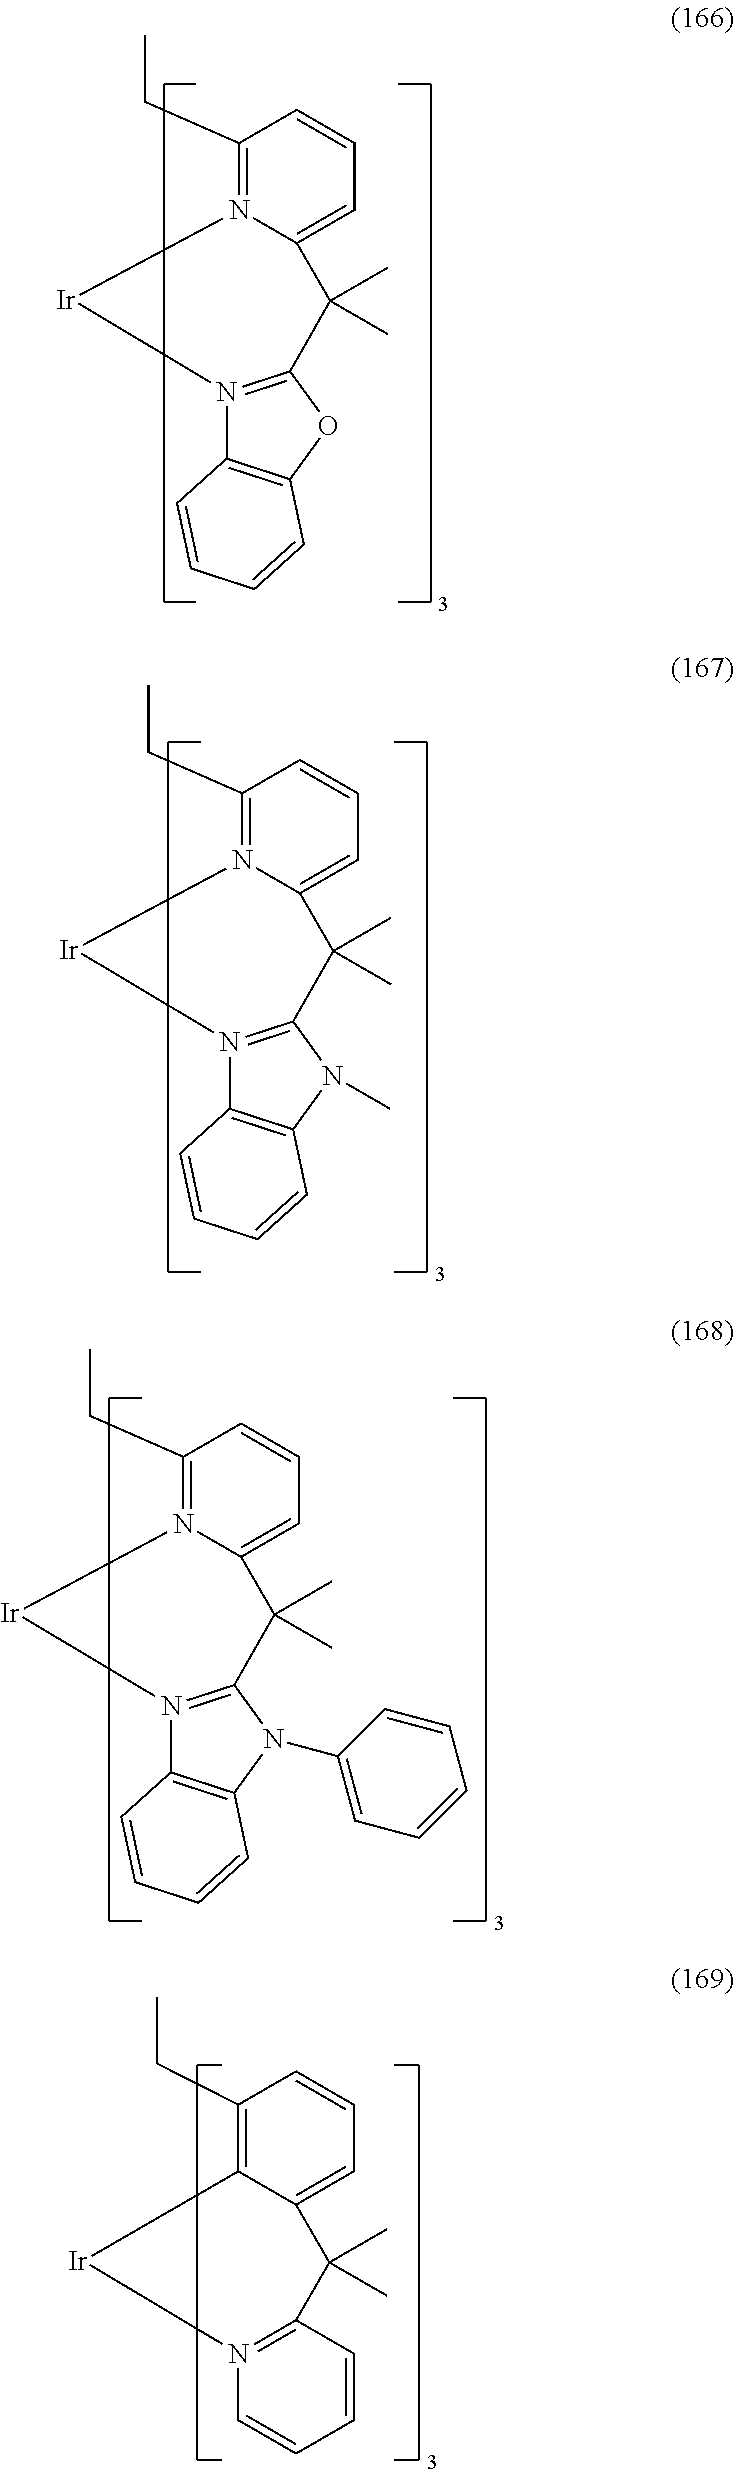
C1(CC)=C2C(=CC=C1)C(C)(C)C1=N(C=CC=C1)[Ir]2.C1(CC)=N2C(=CC=C1)C(C)(C)C1=N(C3=C(O1)C=CC=C3)[Ir]2.C1(CC)=N2C(=CC=C1)C(C)(C)C1=N(C3=C(N1C)C=CC=C3)[Ir]2.C1(CC)=N2C(=CC=C1)C(C)(C)C1=N(C3=C(N1C1=CC=CC=C1)C=CC=C3)[Ir]2
